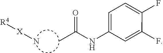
CC(NC1=CC=C(F)C(F)=C1)=O.[X](N)[R4]
